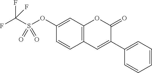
C1(OS(C(F)(F)F)(=O)=O)=CC2=C(C=C1)C=C(C1=CC=CC=C1)C(=O)O2
